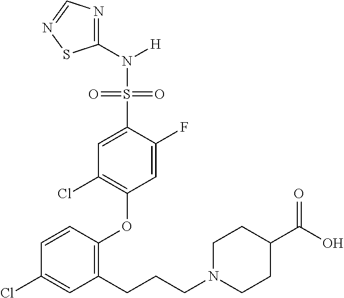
C1(N(S(C2=CC(Cl)=C(OC3=C(CCCN4CCC(C(O)=O)CC4)C=C(Cl)C=C3)C=C2F)(=O)=O)[H])=NC=NS1
